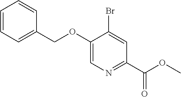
C1=CC=C(COC2=CN=C(C(OC)=O)C=C2Br)C=C1
